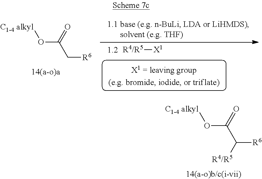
[R4/R5][X1].O(C(=O)C[R6])[C1-4 alkyl].O(C(=O)C([R6])[R4/R5])[C1-4 alkyl]
